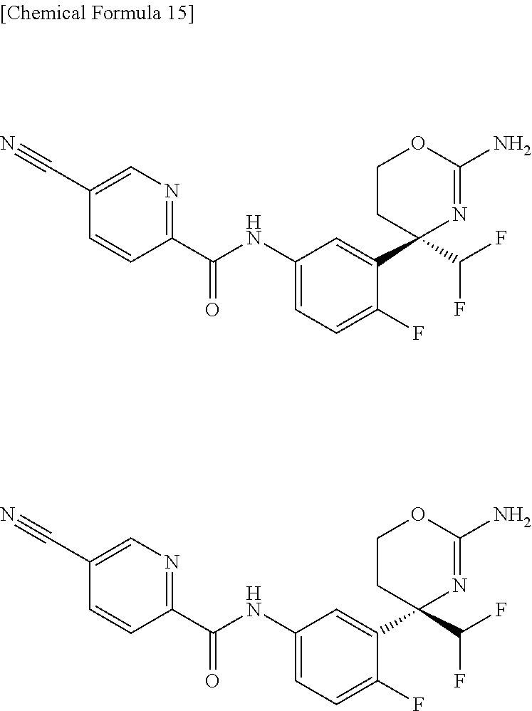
C1=C(C#N)C=CC(C(NC2=CC=C(F)C(C3(C(F)F)N=C(N)OCC3)=C2)=O)=N1.C1=C(C#N)C=CC(C(NC2=CC=C(F)C(C3(C(F)F)N=C(N)OCC3)=C2)=O)=N1
